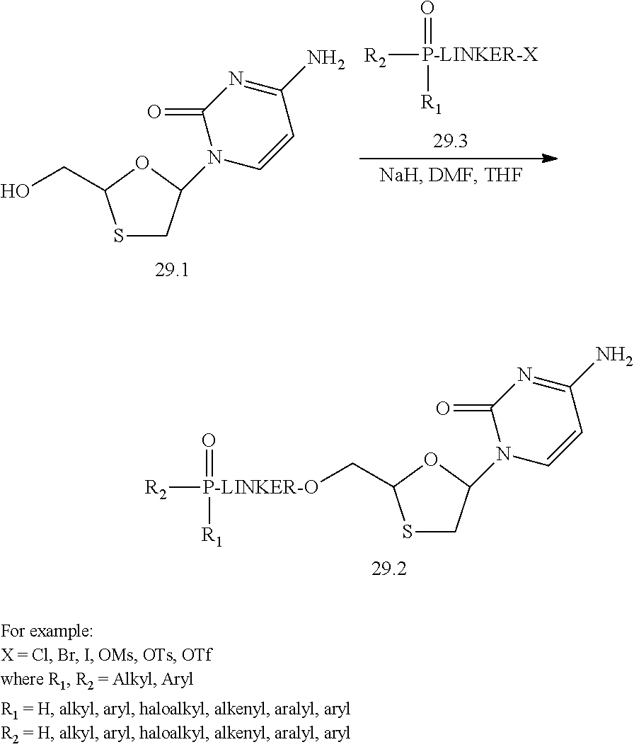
S1CC(N2C=CC(N)=NC2=O)OC1C[P-LINKER-O]([R2])(=O)[R1].S1CC(N2C=CC(N)=NC2=O)OC1CO.[R2][P-LINKER-X](=O)[R1]
